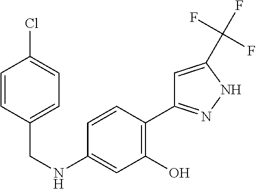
C(NC1=CC(O)=C(C2=NNC(C(F)(F)F)=C2)C=C1)C1=CC=C(Cl)C=C1
